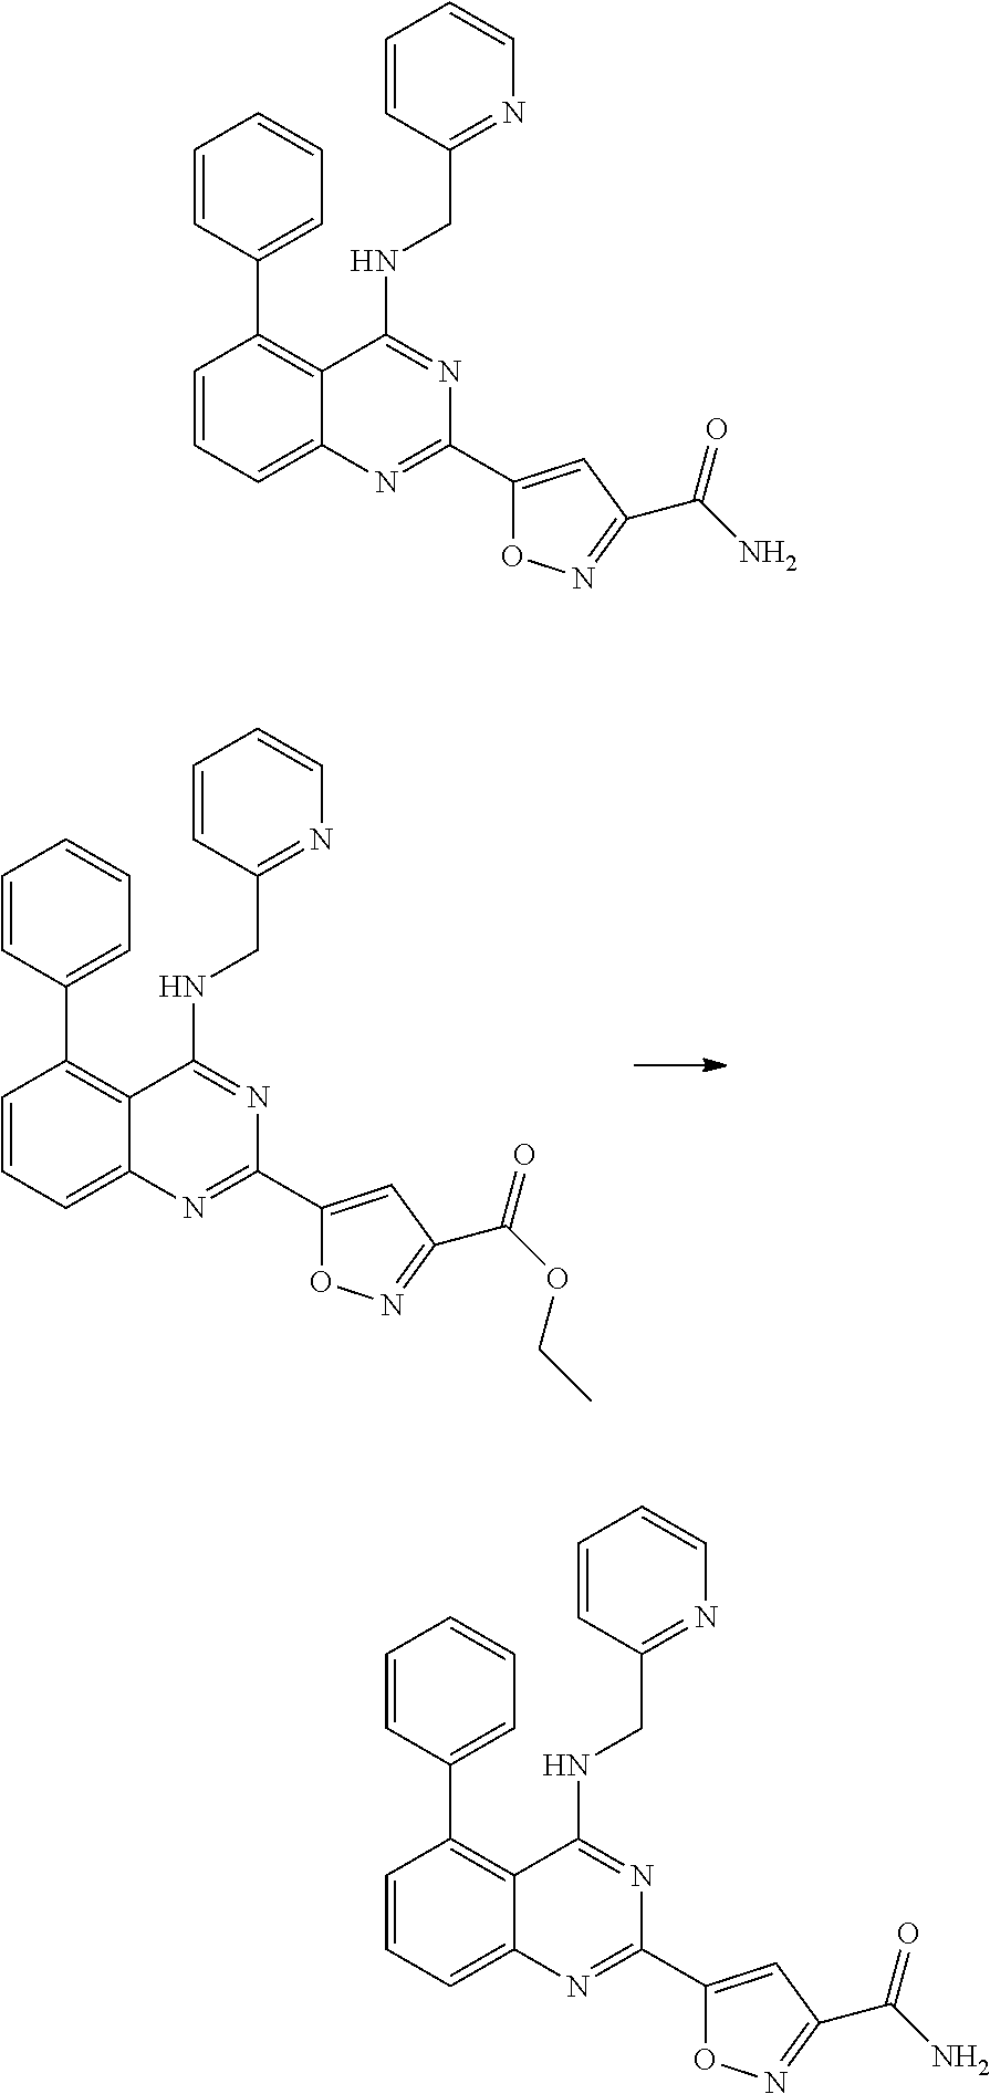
C1=CC=C2C(=C1C1=CC=CC=C1)C(NCC1=NC=CC=C1)=NC(C1=CC(C(OCC)=O)=NO1)=N2.C1=CC=C2C(=C1C1=CC=CC=C1)C(NCC1=NC=CC=C1)=NC(C1=CC(C(N)=O)=NO1)=N2.C1=CC=C2C(=C1C1=CC=CC=C1)C(NCC1=NC=CC=C1)=NC(C1=CC(C(N)=O)=NO1)=N2
